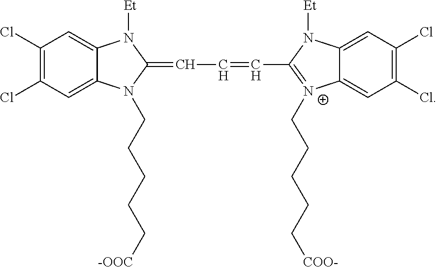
C1(Cl)=C(Cl)C=C2C(=C1)N([Et])C(=CC=CC1=[N+](CCCCC[COO-])C3=CC(Cl)=C(Cl)C=C3N1[Et])N2CCCCC[-OOC]
